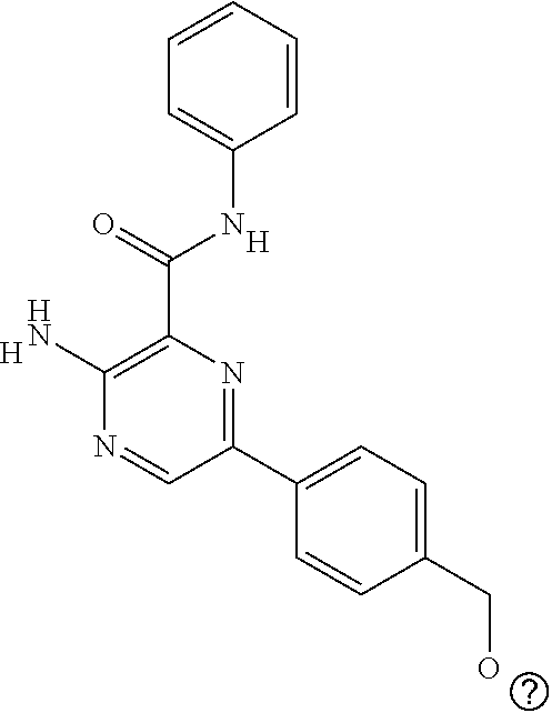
C1=C(NC(C2=C(N)N=CC(C3=CC=C(CO)C=C3)=N2)=O)C=CC=C1.[H].[H]
